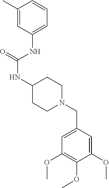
C1(C)=CC(NC(NC2CCN(CC3=CC(OC)=C(OC)C(OC)=C3)CC2)=O)=CC=C1
